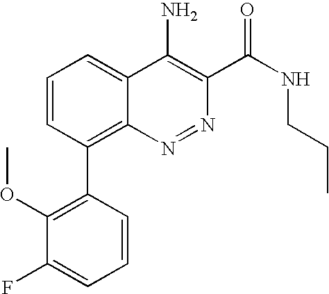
C1(F)=CC=CC(C2=C3N=NC(C(NCCC)=O)=C(N)C3=CC=C2)=C1OC
